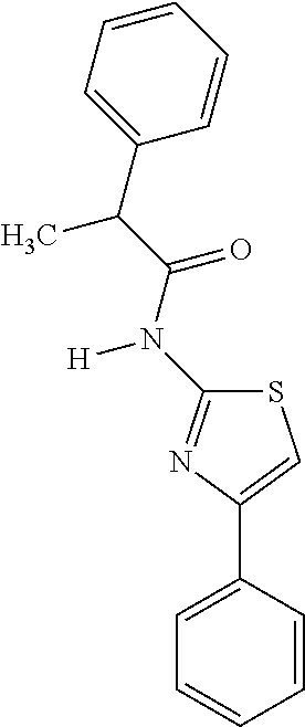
C1(N([H])C(C(C)C2=CC=CC=C2)=O)=NC(C2=CC=CC=C2)=CS1
